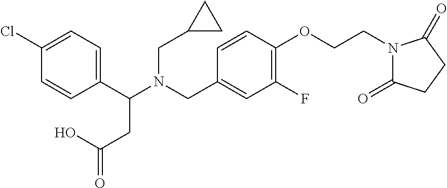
N(CC1=CC(F)=C(OCCN2C(=O)CCC2=O)C=C1)(C(C1=CC=C(Cl)C=C1)CC(=O)O)CC1CC1
